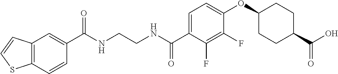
C(NCCNC(C1=CC=C(OC2CCC(C(O)=O)CC2)C(F)=C1F)=O)(=O)C1=CC2=C(C=C1)SC=C2
